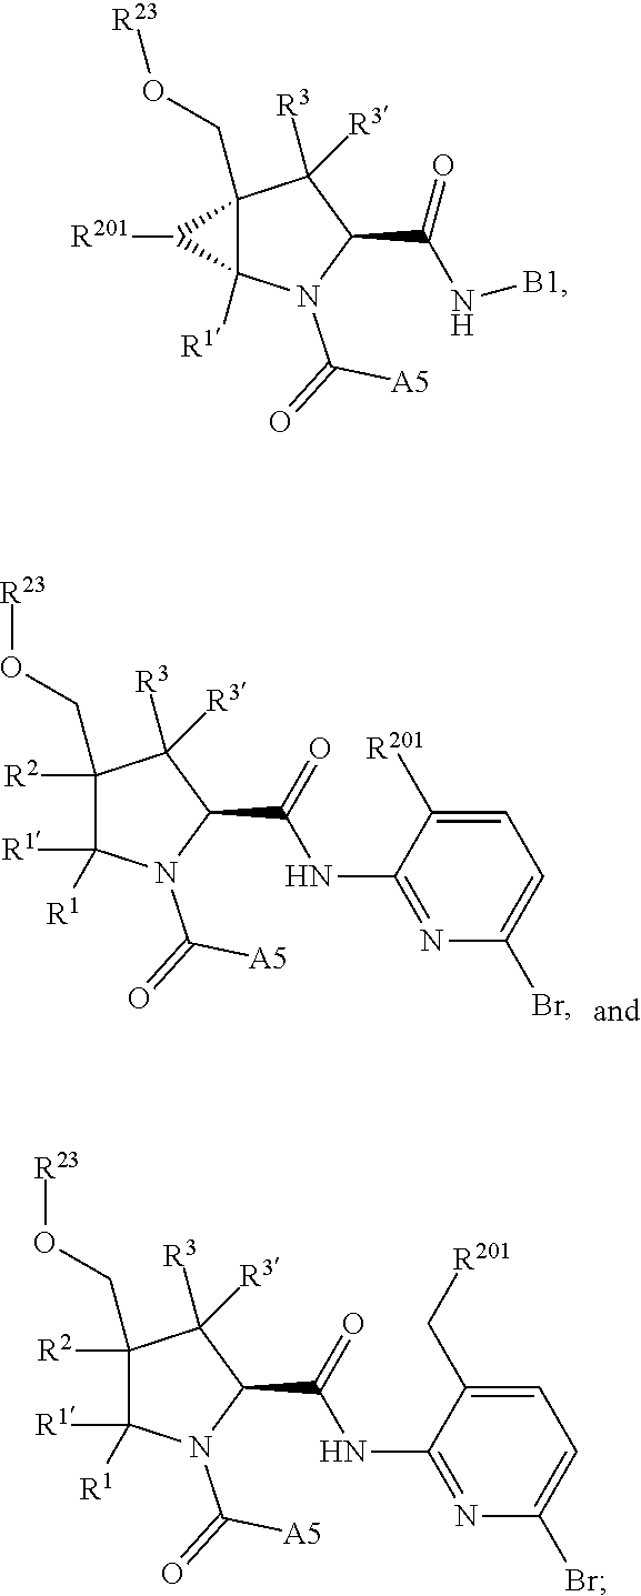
C1(CO[R23])([R2])C([R1])([R1])N(C([A5])=O)C(C(NC2=NC(Br)=CC=C2[R201])=O)C1([R3])[R3].C12(CO[R23])C([R1])(N(C([A5])=O)C(C(N[B1])=O)C1([R3])[R3])C2[R201].C1(CO[R23])([R2])C([R1])([R1])N(C([A5])=O)C(C(NC2=NC(Br)=CC=C2C[R201])=O)C1([R3])[R3]
